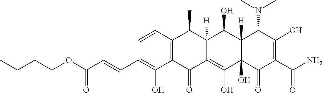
C1=CC2=C(C(O)=C1C=CC(OCCCC)=O)C(=O)C1=C(O)C3(O)C([H])(C(O)C1([H])C2C)C(N(C)C)C(O)=C(C(N)=O)C3=O
